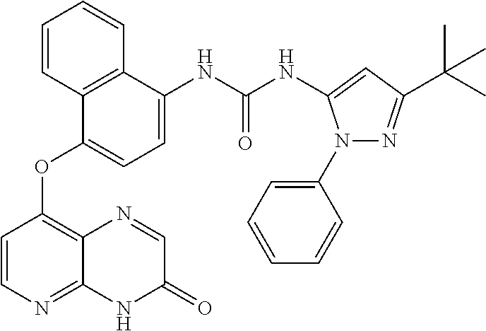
C1=CC2=C(C=C1)C(NC(NC1=CC(C(C)(C)C)=NN1C1=CC=CC=C1)=O)=CC=C2OC1=C2C(=NC=C1)NC(=O)C=N2
